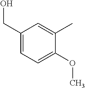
C1(CO)=CC=C(OC)C(C)=C1
